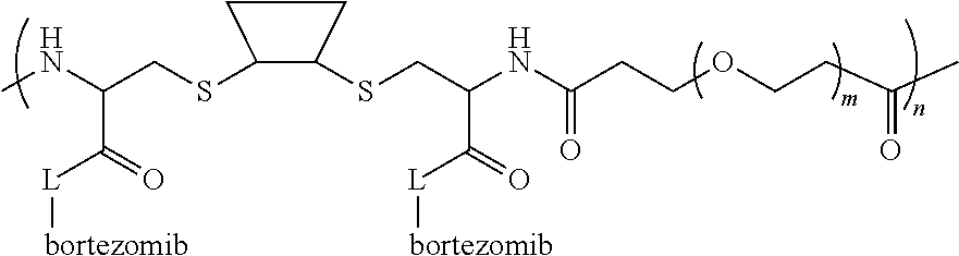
C1(SCC(NC)C(=O)[L][bortezomib])C(SCC(NC(CCOCCC(C)=O)=O)C(=O)[L][bortezomib])CC1
